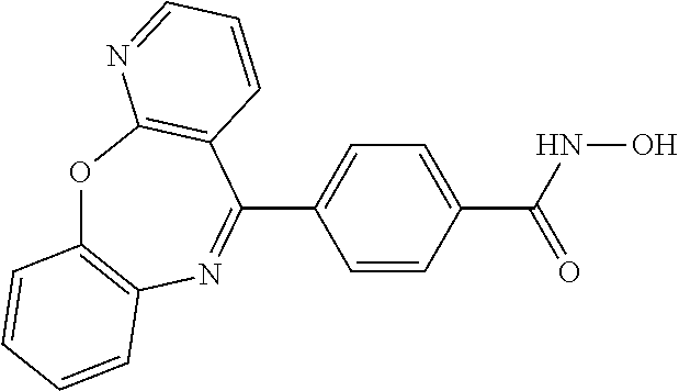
O1C2=C(N=C(C3=CC=C(C(=O)NO)C=C3)C3=C1N=CC=C3)C=CC=C2
